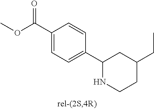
C1(C(OC)=O)=CC=C(C2NCCC(CC)C2)C=C1
